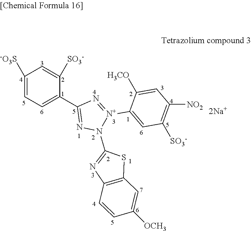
C1=C(C2=NN(C3=NC4=C(S3)C=C([OCH3])C=C4)[N+](C3=CC([SO3-])=C([NO2])C=C3[H3CO])=N2)C([SO3-])=CC([-O3S])=C1
